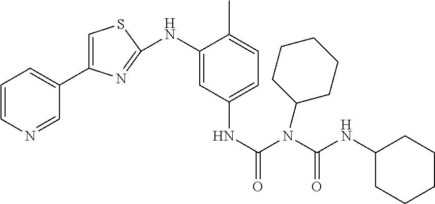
C1=C(C2=CC=CN=C2)N=C(NC2=CC(NC(=O)N(C(NC3CCCCC3)=O)C3CCCCC3)=CC=C2C)S1
